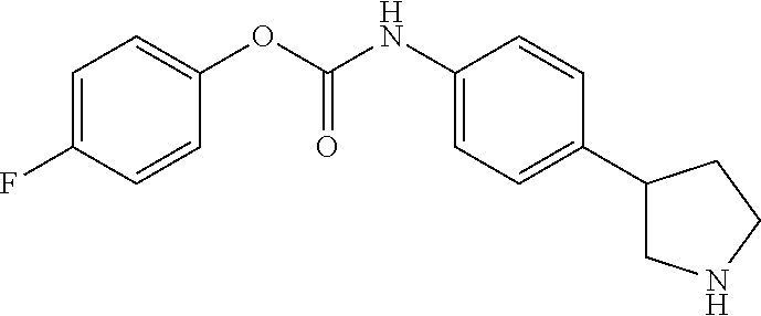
C1=C(OC(NC2=CC=C(C3CNCC3)C=C2)=O)C=CC(F)=C1
